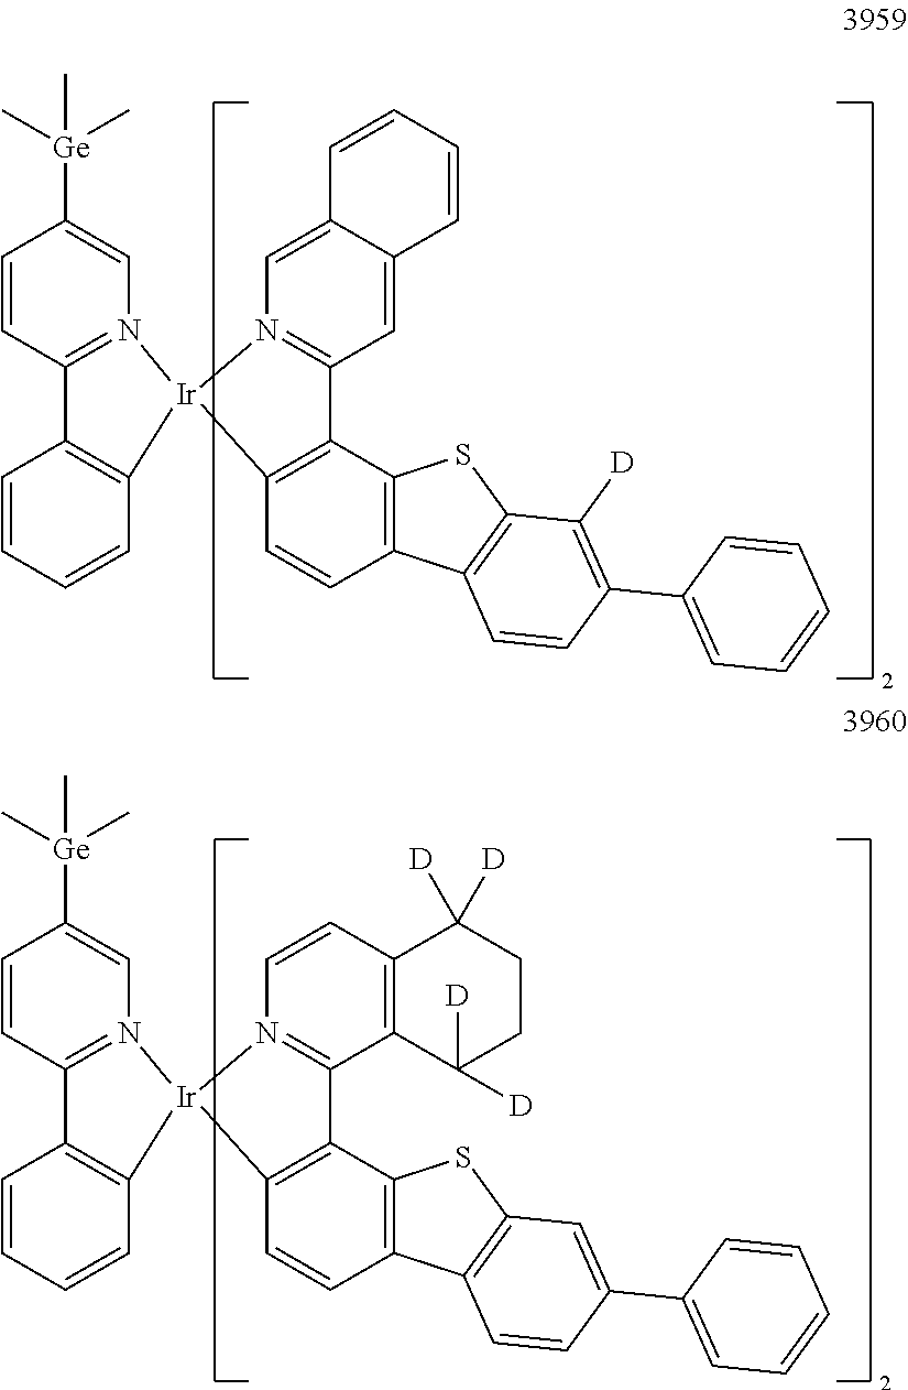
C1=CC2=C(C=C1)[Ir]1(N3=C2C=CC([Ge](C)(C)C)=C3)C2=C(C3=C(C=C2)C2=C(S3)C([D])=C(C3=CC=CC=C3)C=C2)C2=N1C=C1C(=C2)C=CC=C1.C1=CC2=C(C=C1)[Ir]1(N3=C2C=CC([Ge](C)(C)C)=C3)C2=C(C3=C(C=C2)C2=C(S3)C=C(C3=CC=CC=C3)C=C2)C2=N1C=CC1=C2C([D])([D])CCC1([D])[D]
